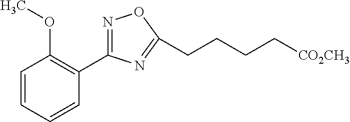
C(CCC[CO2CH3])C1=NC(C2=C(OC)C=CC=C2)=NO1
